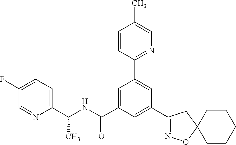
C1(C(NC(C2=CC(C3=NC=C(C)C=C3)=CC(C3=NOC4(C3)CCCCC4)=C2)=O)C)=CC=C(F)C=N1
